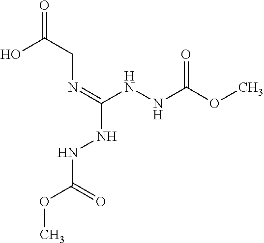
N(CC(O)=O)=C(NNC(OC)=O)NNC(OC)=O
